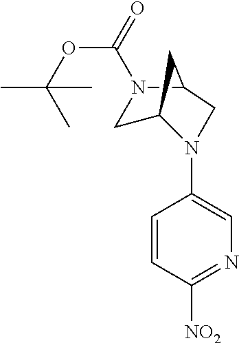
C1=CC([NO2])=NC=C1N1CC2N(C(OC(C)(C)C)=O)CC1C2
